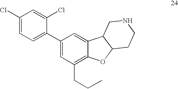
C1(Cl)=CC=C(C2=CC(CCC)=C3C(=C2)C2C(O3)CCNC2)C(Cl)=C1
